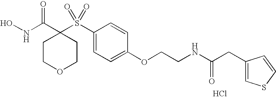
N(C(C1(S(C2=CC=C(OCCNC(CC3=CSC=C3)=O)C=C2)(=O)=O)CCOCC1)=O)O.Cl
